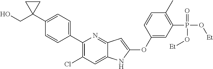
C1(C2(CO)CC2)=CC=C(C2=C(Cl)C=C3C(=N2)C=C(OC2=CC(P(O[Et])(=O)O[Et])=C(C)C=C2)N3)C=C1
